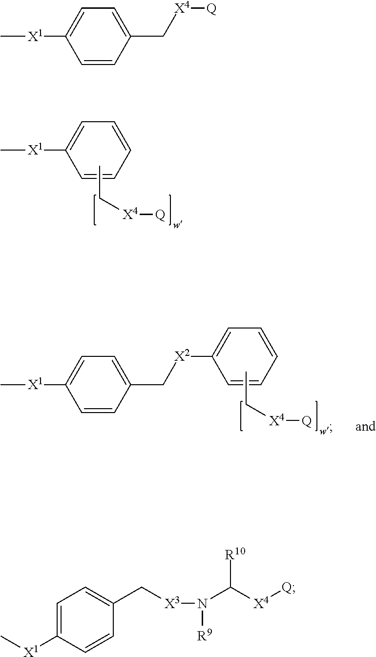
C[X1]C1=CC=CC=C1.CC[X4][Q].CC[X4][Q].C1([X2]CC2=CC=C([X1]C)C=C2)=CC=CC=C1.C[X1]C1=CC=C(C[X4][Q])C=C1.C1=C([X1]C)C=CC(C[X3]N(C([X4][Q])[R10])[R9])=C1
